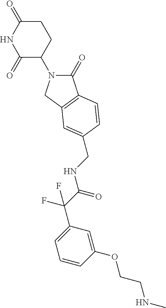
C1(=O)N(C2CCC(=O)NC2=O)CC2=C1C=CC(CNC(C(F)(C1=CC=CC(OCCNC)=C1)F)=O)=C2
